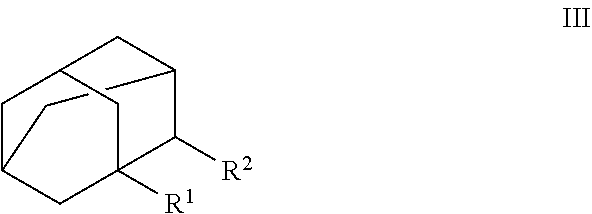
C12CC3CC(CC([R1])(C3)C1[R2])C2
